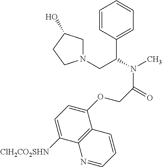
C1=CC(C(N(C)C(=O)COC2=CC=C([ClH2CO2SHN])C3=C2C=CC=N3)CN2CC(O)CC2)=CC=C1
